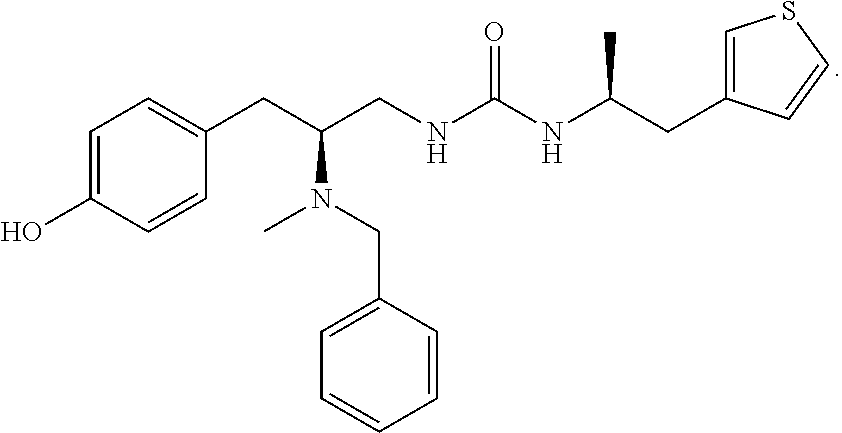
C1=C(O)C=CC(CC(CNC(NC(CC2=CSC=C2)C)=O)N(C)CC2=CC=CC=C2)=C1
